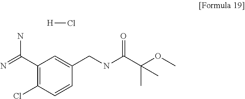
C1(C(=N)N)=C(Cl)C=CC(CNC(C(OC)(C)C)=O)=C1.[H]Cl
